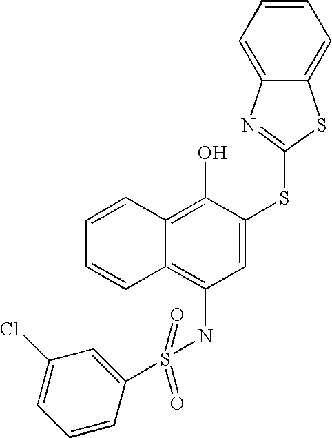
C1=CC=CC2=C(O)C(SC3=NC4=CC=CC=C4S3)=CC(NS(C3=CC(Cl)=CC=C3)(=O)=O)=C12
